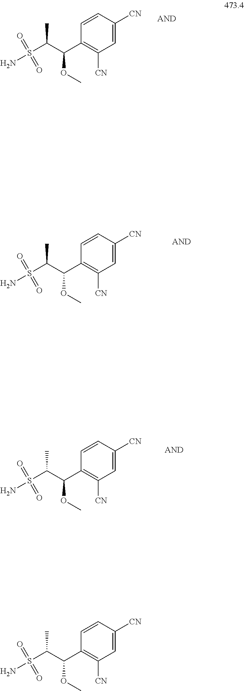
C1=C([CN])C=CC(C(C(S(N)(=O)=O)C)OC)=C1[CN].C1=C([CN])C=CC(C(C(S(N)(=O)=O)C)OC)=C1[CN].C1=C([CN])C=CC(C(C(S(N)(=O)=O)C)OC)=C1[CN].C1=C([CN])C=CC(C(C(S(N)(=O)=O)C)OC)=C1[CN]
